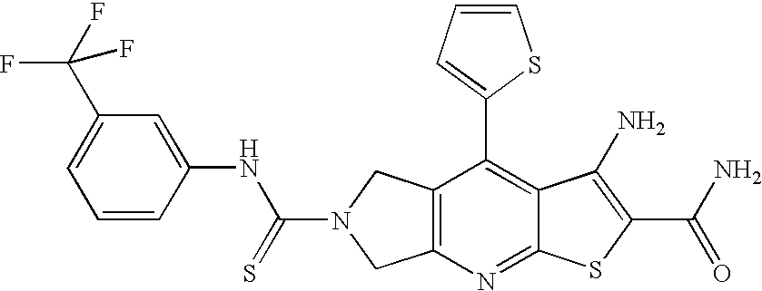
C12=C(N=C3C(=C1C1=CC=CS1)C(N)=C(C(N)=O)S3)CN(C(=S)NC1=CC(C(F)(F)F)=CC=C1)C2
